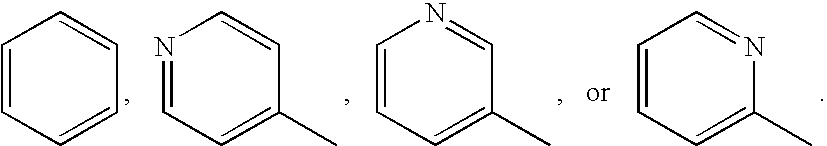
C1=CC=CC=C1.N1=CC=C(C)C=C1.C1=CC=C(C)C=N1.C1=CC=C(C)N=C1
